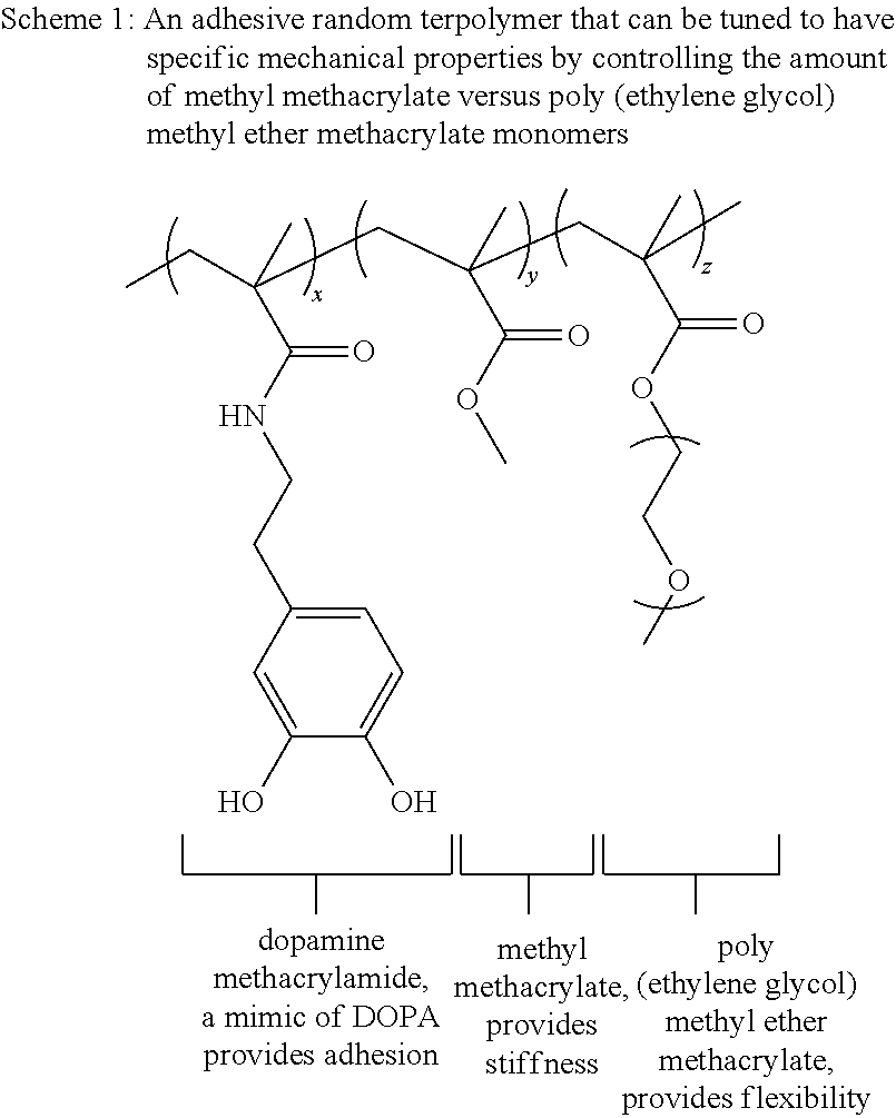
CCC(CC(CC(C)(C)C(OCCOC)=O)(C)C(OC)=O)(C)C(NCCC1=CC=C(O)C(O)=C1)=O
